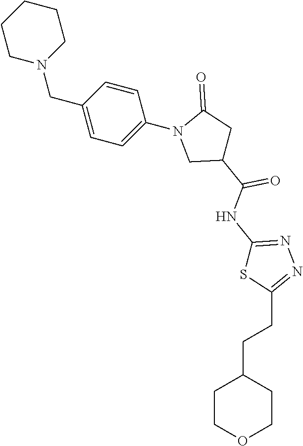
C1CN(CC2=CC=C(N3CC(C(NC4=NN=C(CCC5CCOCC5)S4)=O)CC3=O)C=C2)CCC1
